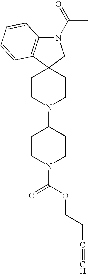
C1CN(C2CCN(C(OCCC#C)=O)CC2)CCC12CN(C(=O)C)C1=C2C=CC=C1
